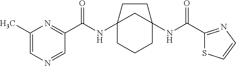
C12(NC(C3=NC(C)=CN=C3)=O)CCCC(NC(C3=NC=CS3)=O)(C1)CC2
